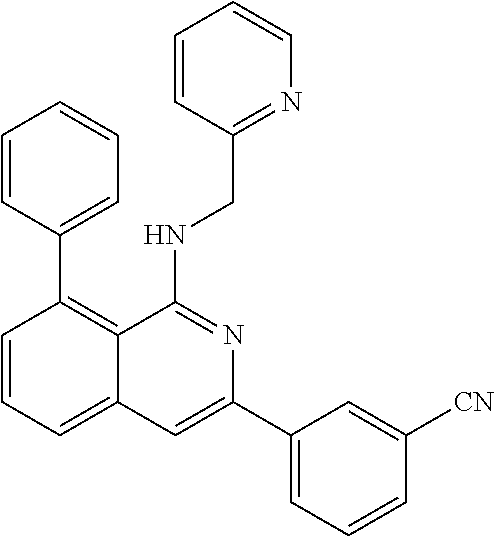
C1=CC(C2=C3C(=CC=C2)C=C(C2=CC=CC([CN])=C2)N=C3NCC2=NC=CC=C2)=CC=C1
